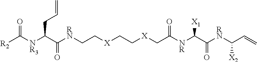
[R2]C([NR3]C(C([RN]CC[X]CC[X]CC([NR]C(C([RN]C(C=C)[X2])=O)[X1])=O)=O)CC=C)=O
